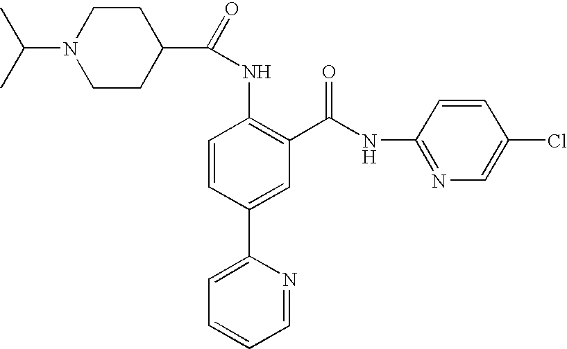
CC(C)N1CCC(C(=O)NC2=C(C(NC3=NC=C(Cl)C=C3)=O)C=C(C3=CC=CC=N3)C=C2)CC1
